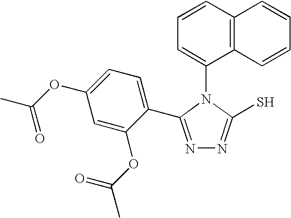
N1=C(C2=CC=C(OC(C)=O)C=C2OC(C)=O)N(C2=CC=CC3=C2C=CC=C3)C(S)=N1
